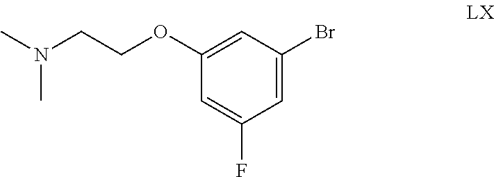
O(C1=CC(Br)=CC(F)=C1)CCN(C)C
